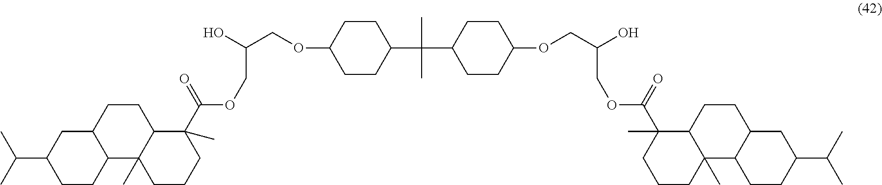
C1CC2C(CC1C(C)C)CCC1C2(C)CCCC1(C)C(OCC(O)COC1CCC(C(C)(C)C2CCC(OCC(COC(C3(C)C4C(C)(C5CCC(C(C)C)CC5CC4)CCC3)=O)O)CC2)CC1)=O
